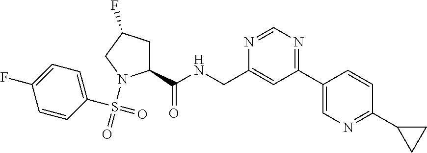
C1(C(=O)NCC2=CC(C3=CN=C(C4CC4)C=C3)=NC=N2)CC(F)CN1S(=O)(C1=CC=C(F)C=C1)=O
